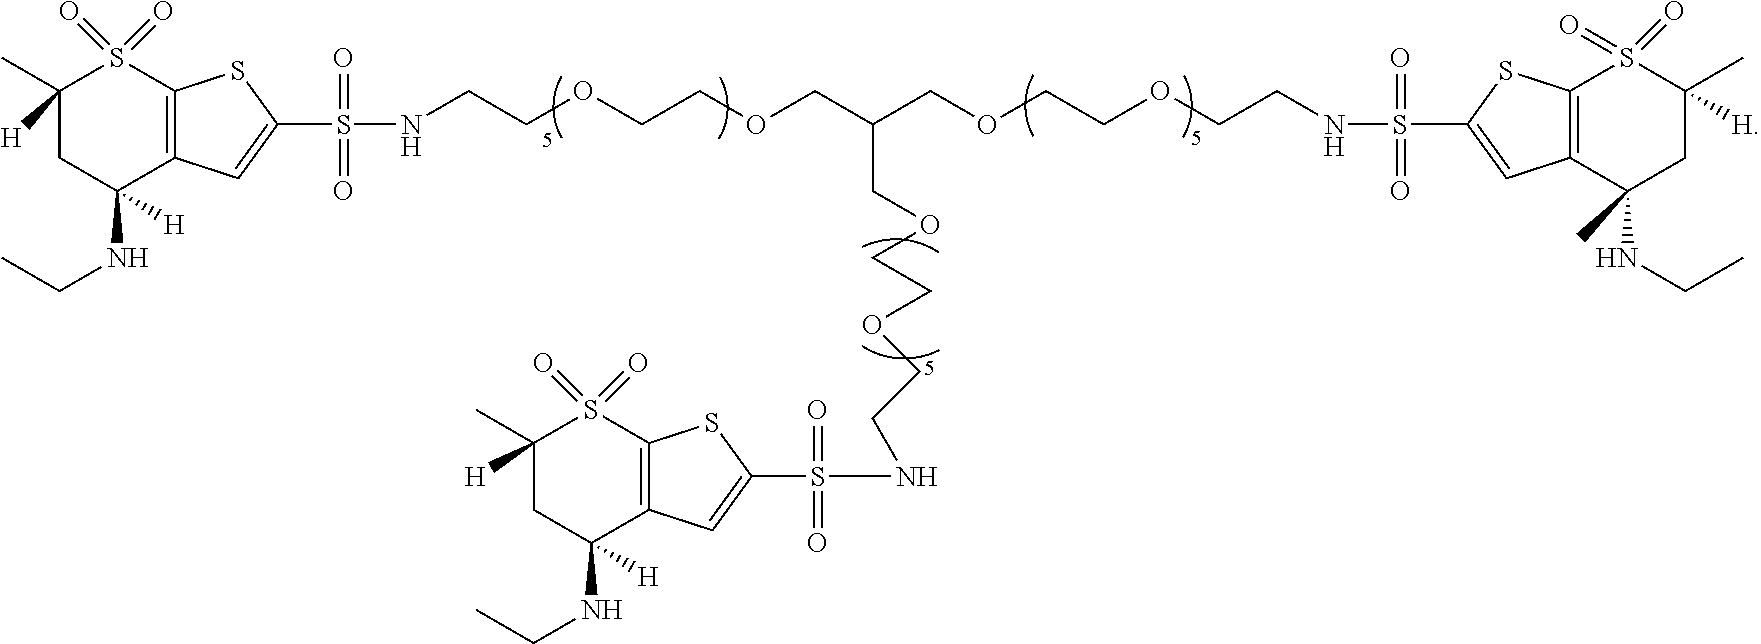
C1([H])(C)CC(NCC)([H])C2=C(S1(=O)=O)SC(S(NCCOCCOCC(COCCOCCNS(=O)(=O)C1=CC3=C(S(=O)(=O)C(C)([H])CC3(NCC)C)S1)COCCOCCNS(=O)(=O)C1=CC3=C(S(=O)(=O)C([H])(C)CC3([H])NCC)S1)(=O)=O)=C2
